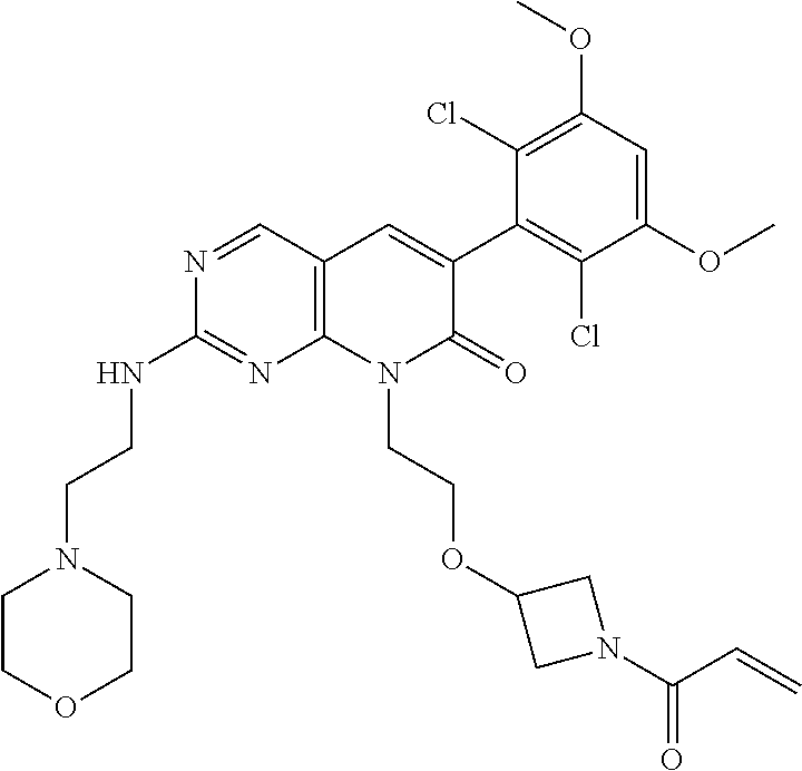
C1(NCCN2CCOCC2)=NC2=C(C=C(C3=C(Cl)C(OC)=CC(OC)=C3Cl)C(=O)N2CCOC2CN(C(C=C)=O)C2)C=N1
